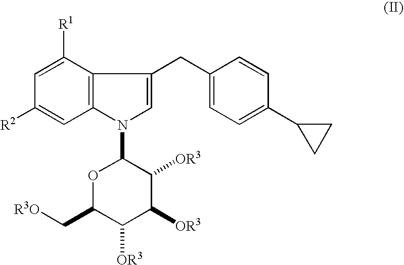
C12=C(N(C3OC(C[R3O])C([OR3])C([OR3])C3[OR3])C=C1CC1=CC=C(C3CC3)C=C1)C=C([R2])C=C2[R1]
